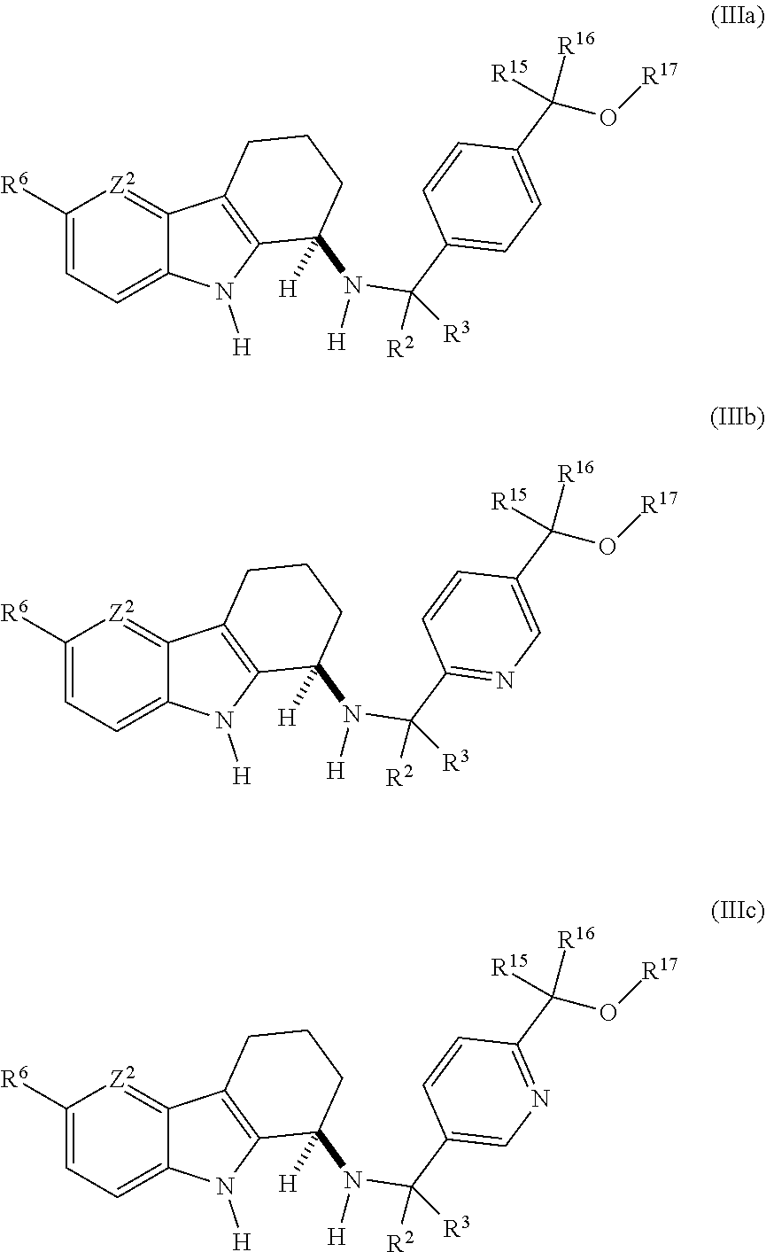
C1([R6])=CC=C2C(=[Z2]1)C1=C(N2[H])C(N(C(C2=CC=C(C(O[R17])([R15])[R16])C=C2)([R2])[R3])[H])([H])CCC1.C1([R6])=CC=C2C(=[Z2]1)C1=C(N2[H])C(N(C(C2=NC=C(C(O[R17])([R15])[R16])C=C2)([R2])[R3])[H])([H])CCC1.C1([R6])=CC=C2C(=[Z2]1)C1=C(N2[H])C(N(C(C2=CN=C(C(O[R17])([R15])[R16])C=C2)([R2])[R3])[H])([H])CCC1
